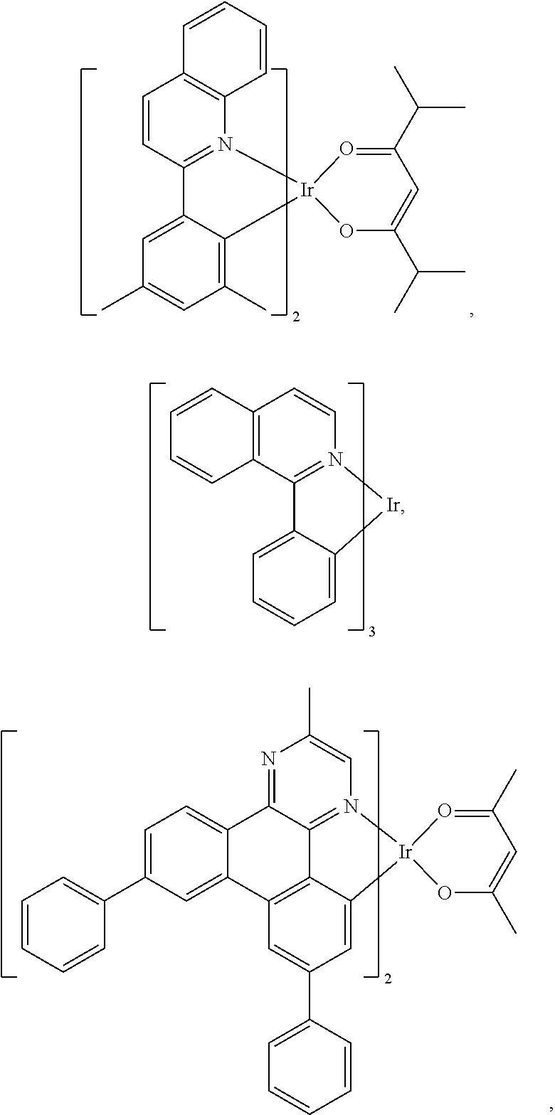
[Ir]1N2=C(C3=C(C=C2)C=CC=C3)C2=CC=CC=C12.O1=C(C(C)C)C=C(C(C)C)O[Ir]12N1=C(C=CC3=C1C=CC=C3)C1=CC(C)=CC(C)=C21.O1=C(C)C=C(C)O[Ir]12N1=C3C(=NC(C)=C1)C1=CC=C(C4=CC=CC=C4)C=C1C1=C3C2=CC(C2=CC=CC=C2)=C1
